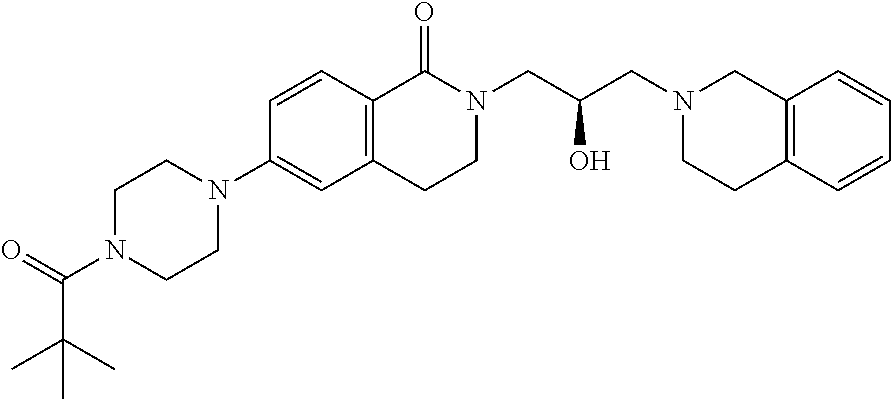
C1N(C(C(C)(C)C)=O)CCN(C2=CC3=C(C=C2)C(=O)N(CC(O)CN2CCC4=C(C2)C=CC=C4)CC3)C1
